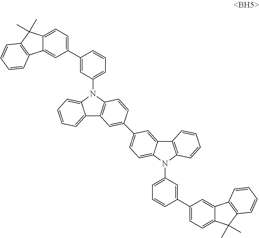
C12=CC=CC=C1N(C1=CC=CC(C3=CC=C4C(=C3)C3=C(C4(C)C)C=CC=C3)=C1)C1=C2C=C(C2=CC=C3C(=C2)C2=C(N3C3=CC=CC(C4=CC=C5C(=C4)C4=C(C5(C)C)C=CC=C4)=C3)C=CC=C2)C=C1
